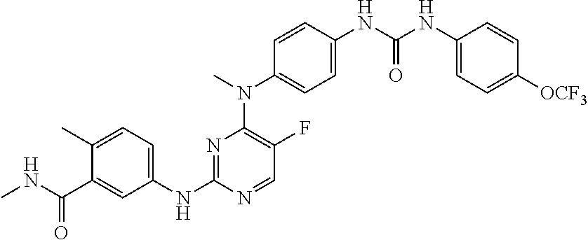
N1=C(NC2=CC=C(C)C(C(NC)=O)=C2)N=CC(F)=C1N(C1=CC=C(NC(NC2=CC=C([OCF3])C=C2)=O)C=C1)C
